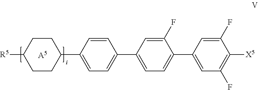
C1CC(C2=CC=C(C3=CC=C(C4=CC(F)=C([X5])C(F)=C4)C(F)=C3)C=C2)CCC1[R5].[A5]
